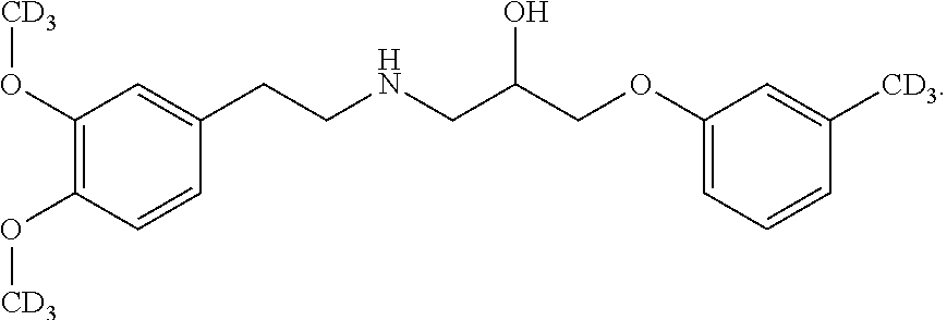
C1(O[CD3])=C(O[CD3])C=CC(CCNCC(COC2=CC=CC([CD3])=C2)O)=C1
